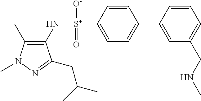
C1(C)=C(N[S+](C2=CC=C(C3=CC(CNC)=CC=C3)C=C2)([O-])=O)C(CC(C)C)=NN1C
